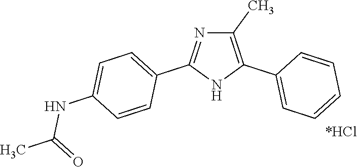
C1(C)=C(C2=CC=CC=C2)NC(C2=CC=C(NC(C)=O)C=C2)=N1.[*HCl]
